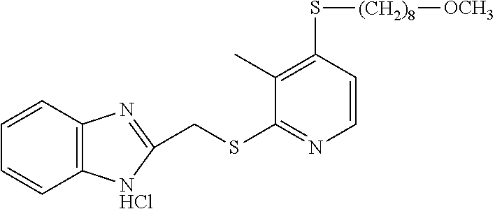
C12=C(C=CC=C1)N=C(CSC1=NC=CC(S[(CH2)8][OCH3])=C1C)[NHCl]2
